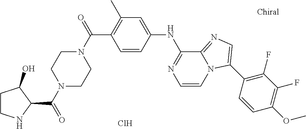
C1=CC(NC2=NC=CN3C2=NC=C3C2=C(F)C(F)=C(OC)C=C2)=CC(C)=C1C(N1CCN(C(C2C(O)CCN2)=O)CC1)=O.Cl
